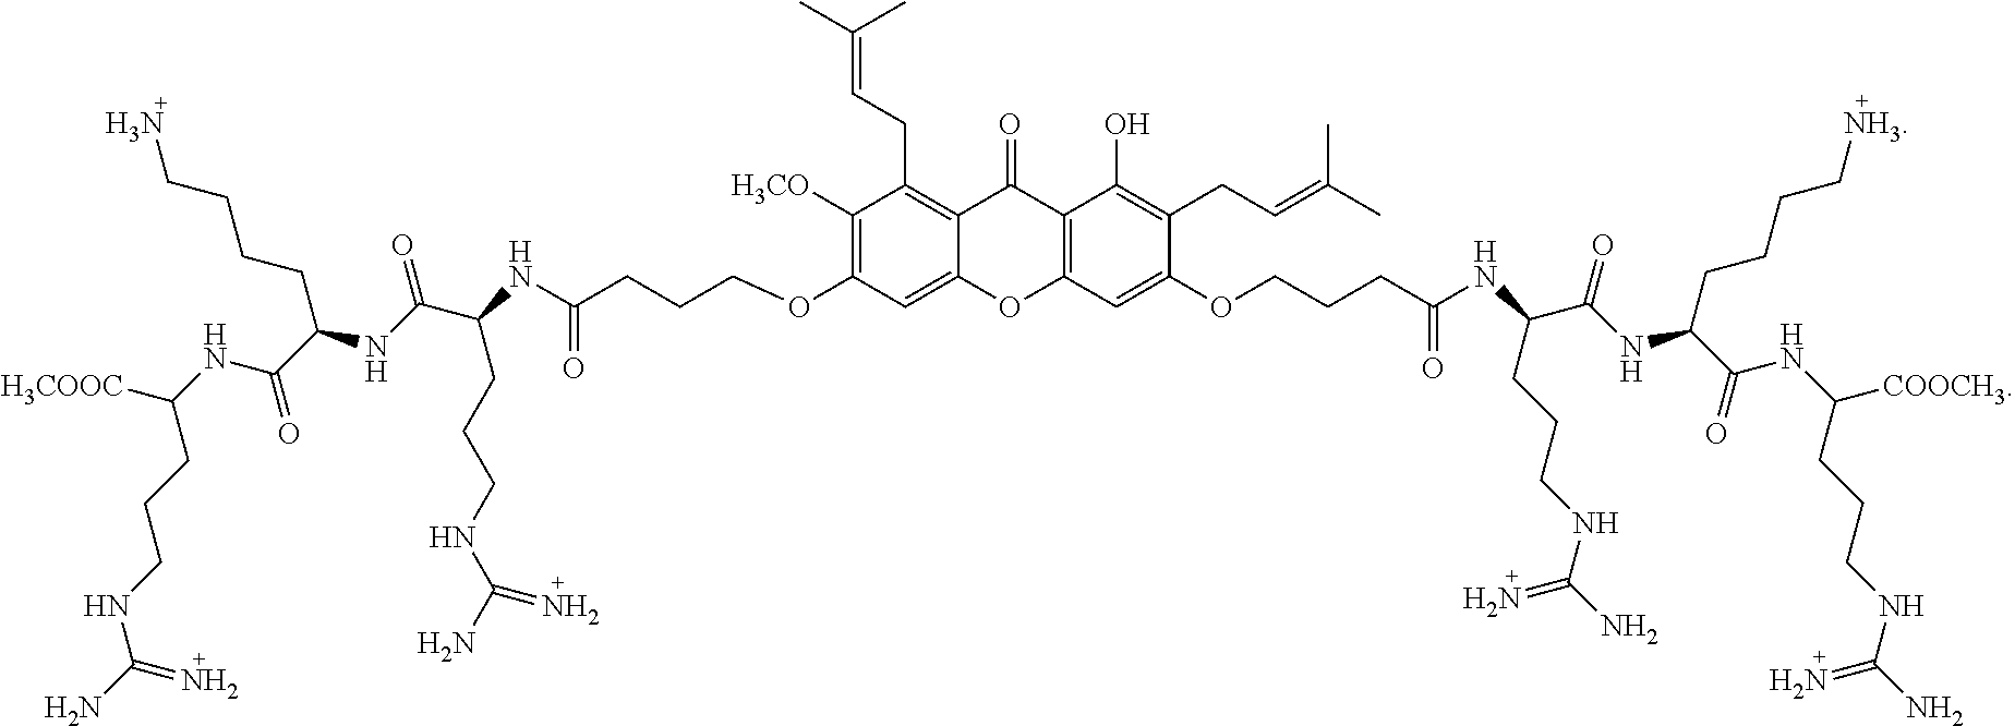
C1([H3CO])=C(OCCCC(NC(CCCNC(N)=N)C(NC(C(=O)NC([H3COOC])CCCNC(N)=N)CCCCN)=O)=O)C=C2C(=C1CC=C(C)C)C(=O)C1=C(O2)C=C(OCCCC(NC(CCCNC(N)=N)C(NC(C(=O)NC([COOCH3])CCCNC(N)=N)CCCC[NH3])=O)=O)C(CC=C(C)C)=C1O
